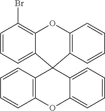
C1=CC=C2C(=C1Br)OC1=C(C=CC=C1)C21C2=C(C=CC=C2)OC2=CC=CC=C21
